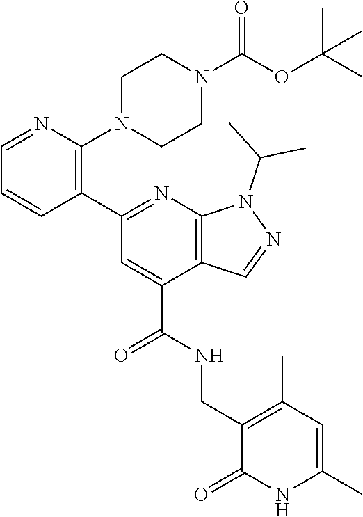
C1=NC(N2CCN(C(=O)OC(C)(C)C)CC2)=C(C2=NC3=C(C(C(=O)NCC4=C(C)C=C(C)NC4=O)=C2)C=NN3C(C)C)C=C1
